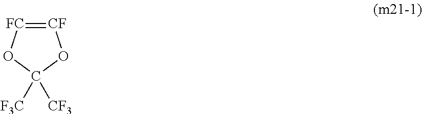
[CF]1=[FC]OC([F3C])([CF3])O1
